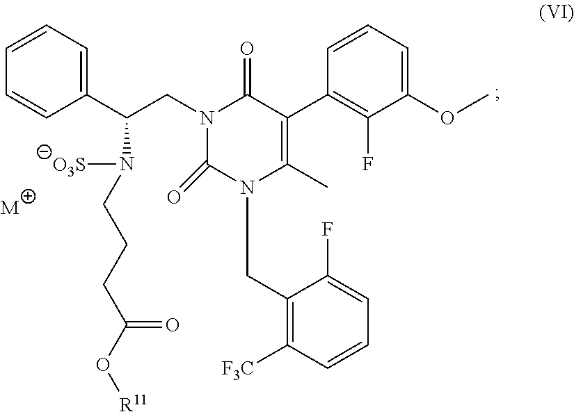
C1=CC=C(C(N([O3S])CCCC(O[R11])=O)CN2C(=O)N(CC3=C([F3C])C=CC=C3F)C(C)=C(C3=C(F)C(OC)=CC=C3)C2=O)C=C1.[M]
